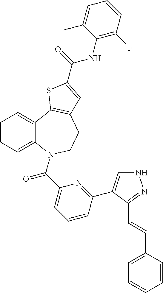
C1=CC=C2C(=C1)C1=C(CCN2C(C2=CC=CC(C3=CNN=C3C=CC3=CC=CC=C3)=N2)=O)C=C(C(NC2=C(F)C=CC=C2C)=O)S1
